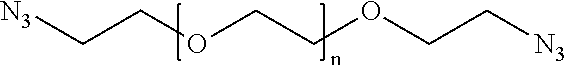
[N3]CCOCCOCC[N3]
